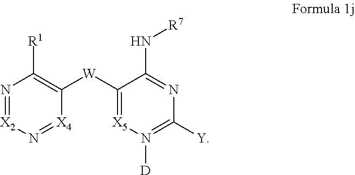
N1=[X2]N=[X4]C([W]C2=[X5]N([D])=C([Y])N=C2N[R7])=C1[R1]
